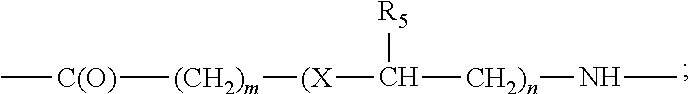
C[C(O)][(CH2)m][(X]C([R5])[CH2)n]NC
